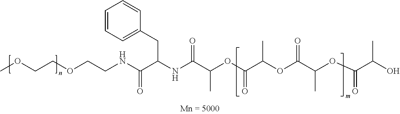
C(OCCNC(C(NC(C(OC(C(OC(C(OC(C(O)C)=O)C)=O)C)=O)C)=O)CC1=CC=CC=C1)=O)COC
